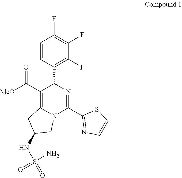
C1=CC(C2C(C([MeO])=O)=C3N(C(C4=NC=CS4)=N2)CC(NS(=O)(N)=O)C3)=C(F)C(F)=C1F
